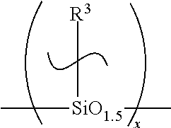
C[SiO1.5](C)C[R3]
